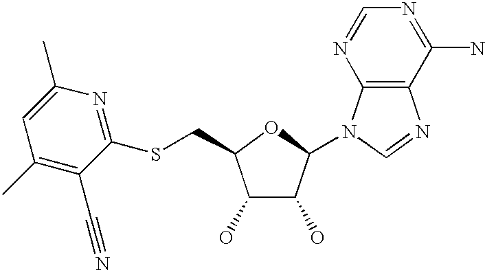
C1(O)C(O)C(N2C3=C(N=C2)C(N)=NC=N3)OC1CSC1=NC(C)=CC(C)=C1C#N
